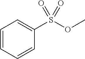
C1(S(OC)(=O)=O)=CC=CC=C1
